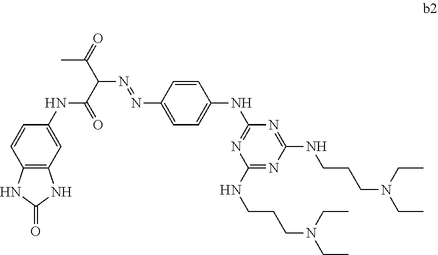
C12=C(C=C(NC(C(C(=O)C)N=NC3=CC=C(NC4=NC(NCCCN(CC)CC)=NC(NCCCN(CC)CC)=N4)C=C3)=O)C=C1)NC(=O)N2
